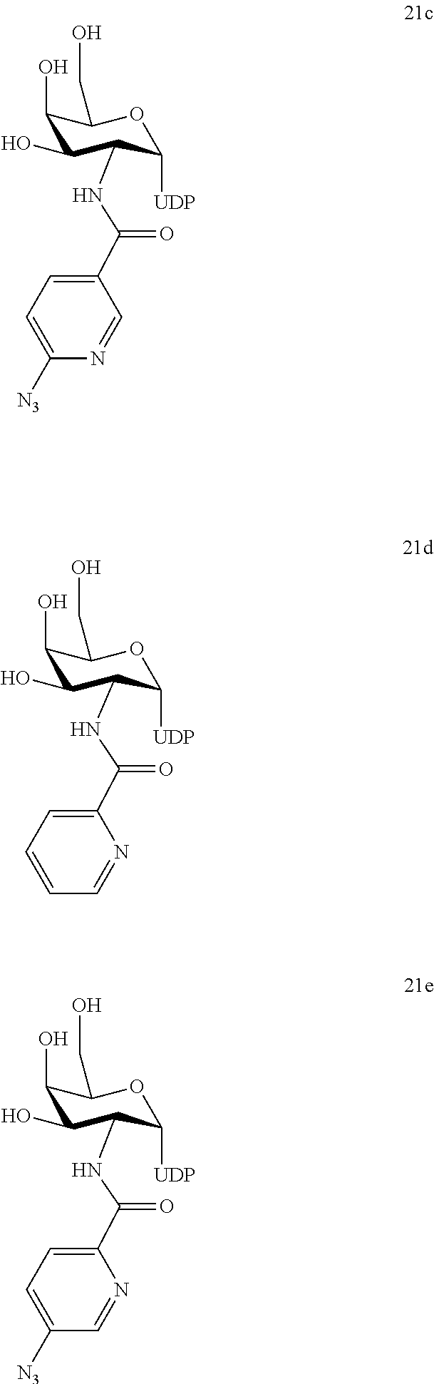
C1(O)C(CO)OC([UDP])C(NC(=O)C2=CC=C([N3])N=C2)C1O.C1(O)C(CO)OC([UDP])C(NC(=O)C2=CC=CC=N2)C1O.C1(O)C(CO)OC([UDP])C(NC(=O)C2=CC=C([N3])C=N2)C1O
